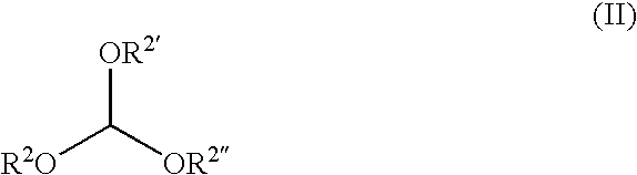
[R2O]C([OR2])[OR2]
